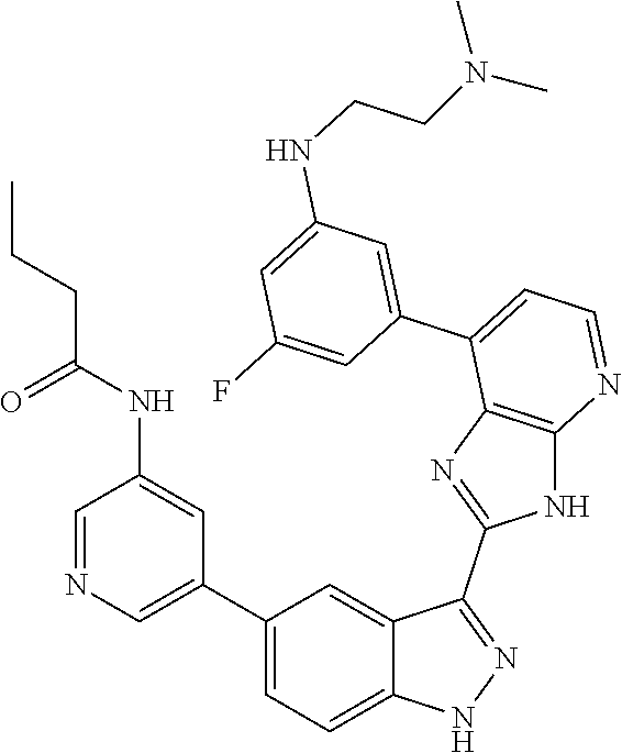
C1=NC=C(C2=CC=C3C(=C2)C(C2=NC4=C(N2)N=CC=C4C2=CC(NCCN(C)C)=CC(F)=C2)=NN3)C=C1NC(CCC)=O
